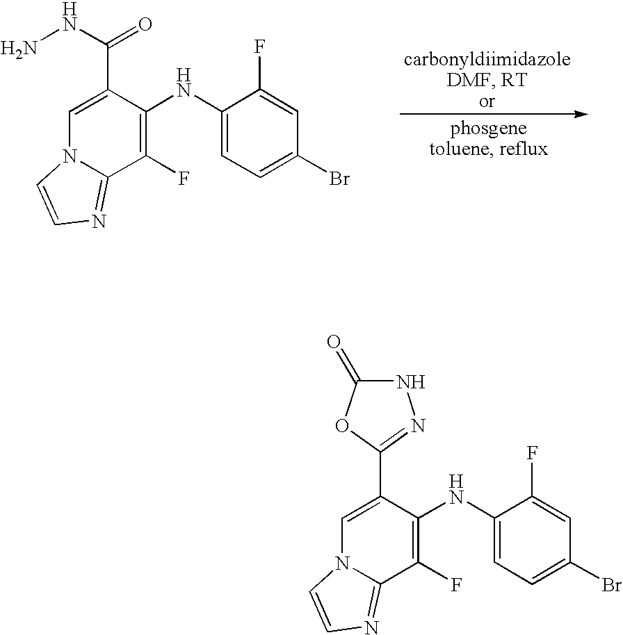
C1=C(C(NN)=O)C(NC2=CC=C(Br)C=C2F)=C(F)C2=NC=CN12.C1=C(C2=NNC(=O)O2)C(NC2=CC=C(Br)C=C2F)=C(F)C2=NC=CN12
